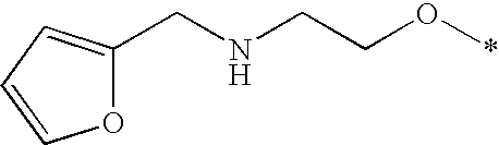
O1C(CNCCO*)=CC=C1
